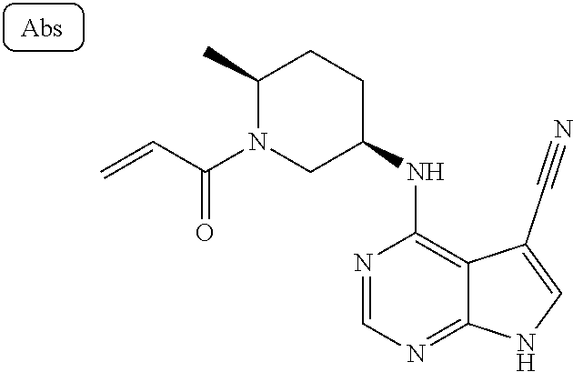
N1=CN=C2C(=C1NC1CCC(C)N(C(C=C)=O)C1)C(C#N)=CN2
